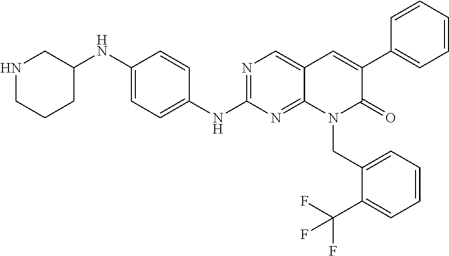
C1(NC2=CC=C(NC3=NC=C4C(=N3)N(CC3=CC=CC=C3C(F)(F)F)C(=O)C(C3=CC=CC=C3)=C4)C=C2)CNCCC1
